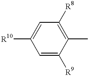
C1=C([R9])C(C)=C([R8])C=C1[R10]
